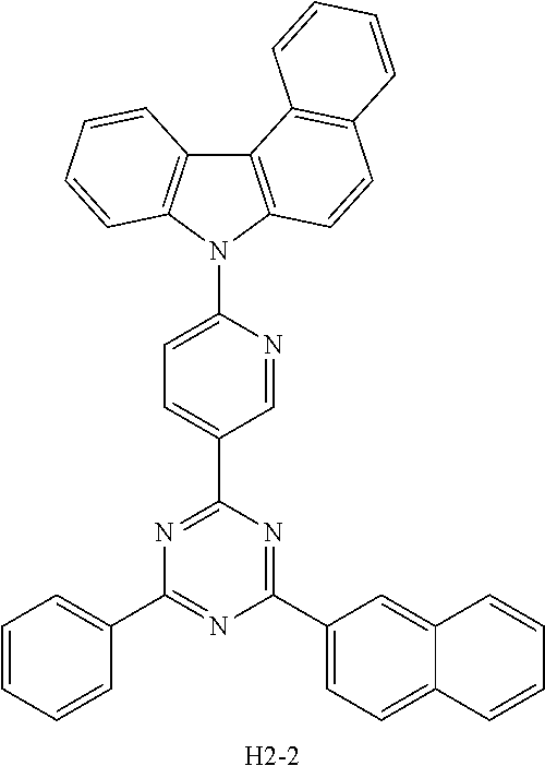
C12=C(N(C3=CC=C(C4=NC(C5=CC=CC=C5)=NC(C5=CC=C6C(=C5)C=CC=C6)=N4)C=N3)C3=C1C=CC=C3)C=CC1=C2C=CC=C1.[H2-2]
